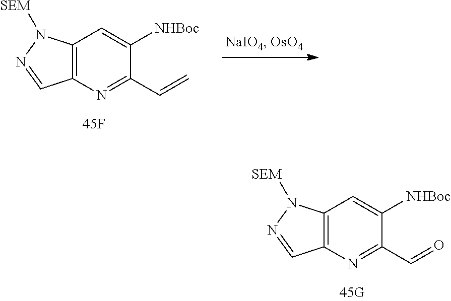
C12=C(N=C(C=C)C([NHBoc])=C1)C=NN2[SEM].C12=C(N=C(C=O)C([NHBoc])=C1)C=NN2[SEM]
